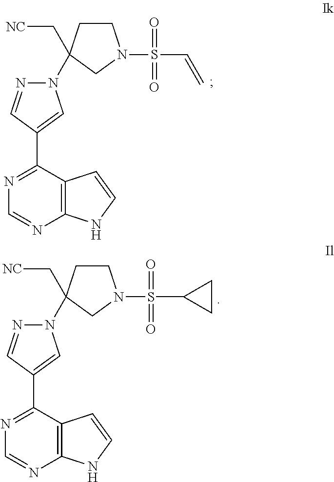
C12=C(C(C3=CN(C4(C[NC])CCN(S(C=C)(=O)=O)C4)N=C3)=NC=N1)C=CN2.C12=C(C(C3=CN(C4(C[NC])CCN(S(C5CC5)(=O)=O)C4)N=C3)=NC=N1)C=CN2
